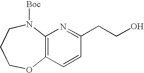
C1COC2=C(N([Boc])C1)N=C(CCO)C=C2
